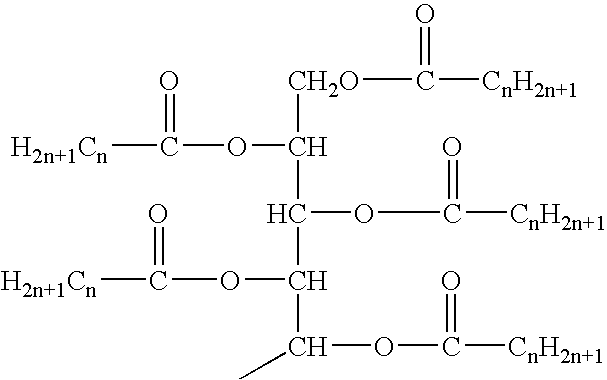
[CH2O](C(OC(=O)[H2n+1Cn])C(OC(=O)[CnH2n+1])C(C(OC(=O)[CnH2n+1])C)OC(=O)[H2n+1Cn])C(=O)[CnH2n+1]
